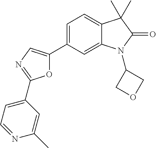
O1C(C2=CC=C3C(=C2)N(C2COC2)C(=O)C3(C)C)=CN=C1C1=CC=NC(C)=C1
